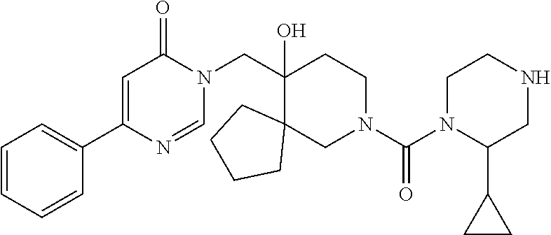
C1(CN2C(=O)C=C(C3=CC=CC=C3)N=C2)(O)C2(CN(C(N3C(C4CC4)CNCC3)=O)CC1)CCCC2
